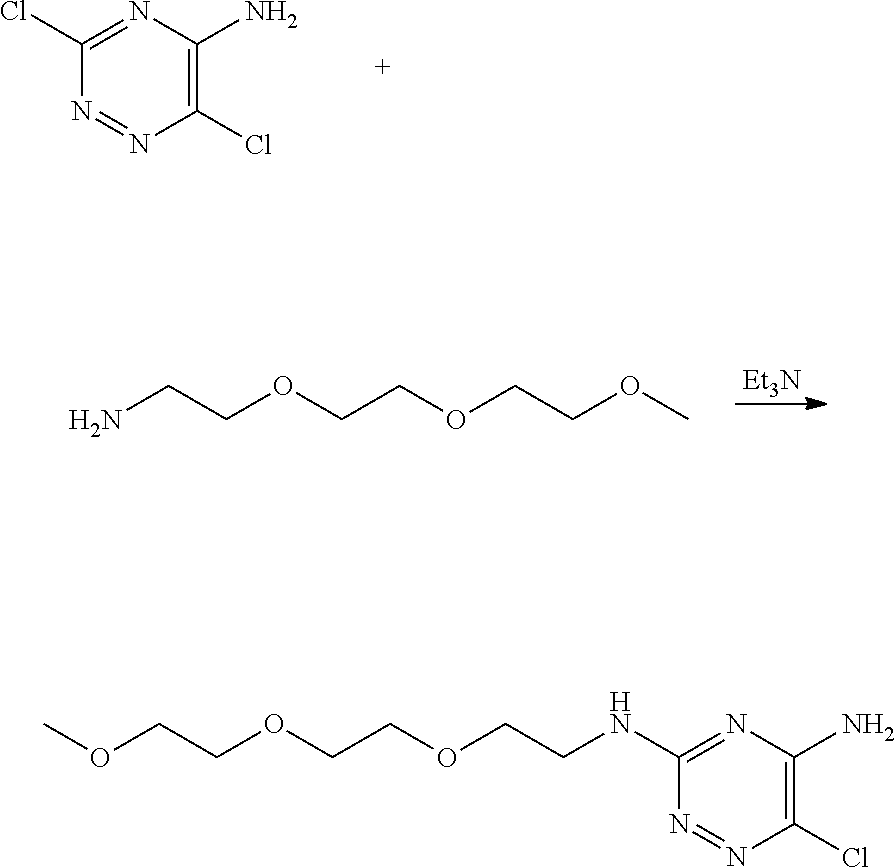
C1(Cl)=NC(N)=C(Cl)N=N1.[Et3N].NCCOCCOCCOC.COCCOCCOCCNC1=NC(N)=C(Cl)N=N1
